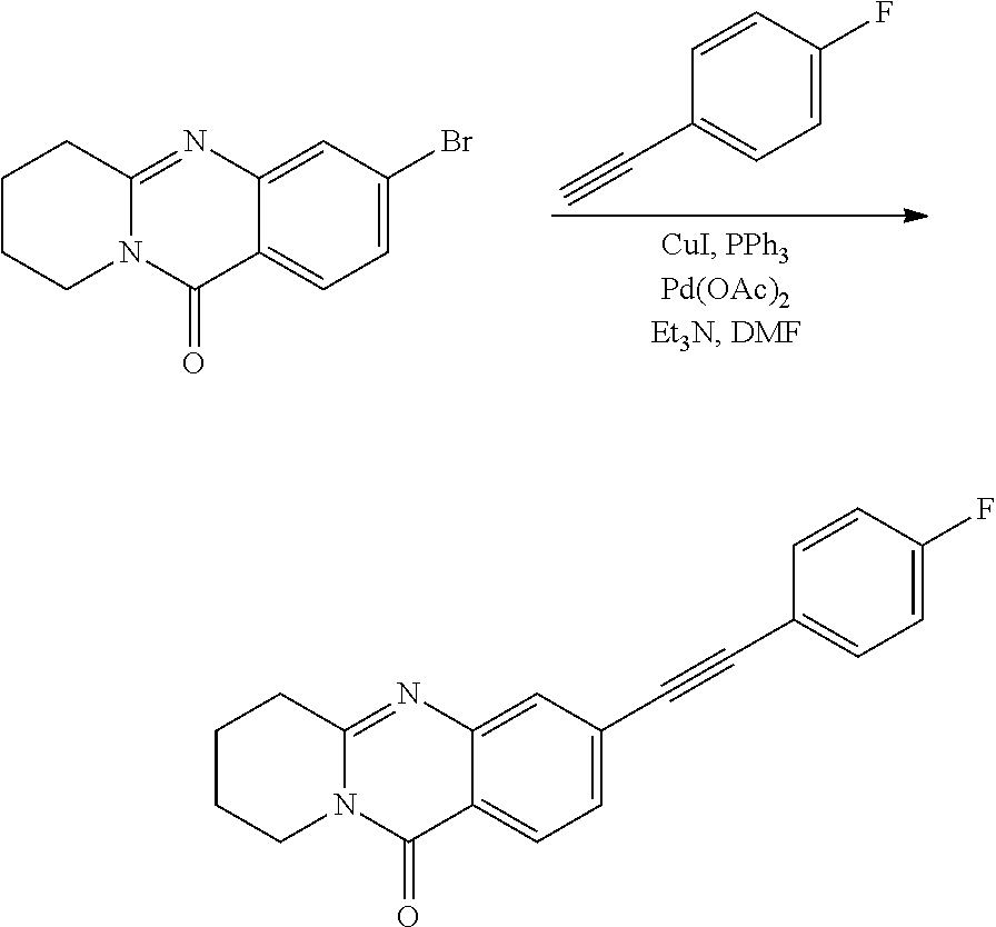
C1=CC(F)=CC=C1C#C.C1CCN2C(=NC3=CC(Br)=CC=C3C2=O)C1.C1CCN2C(=NC3=CC(C#CC4=CC=C(F)C=C4)=CC=C3C2=O)C1
